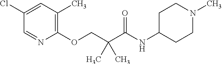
C1(Cl)=CC(C)=C(OCC(C(NC2CCN(C)CC2)=O)(C)C)N=C1
